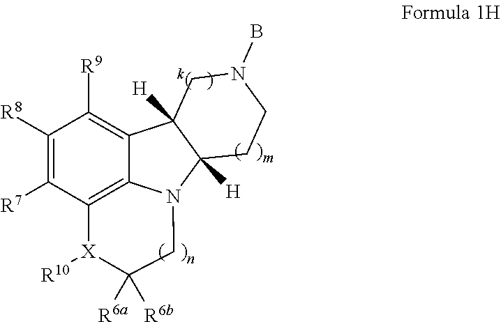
C12=C3C(=C([R9])C([R8])=C1[R7])C1([H])C([H])(N3CC([R6a])([R6b])[X]2[R10])CCN(B)C1
